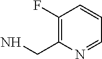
C1(F)=C(CN)N=CC=C1
